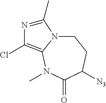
C1N2C(=C(Cl)N=C2C)N(C)C(=O)C([N3])C1
